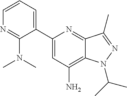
C1=CC=C(C2=CC(N)=C3C(=N2)C(C)=NN3C(C)C)C(N(C)C)=N1
